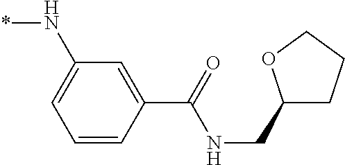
C1=CC(C(=O)NCC2CCCO2)=CC(N*)=C1
